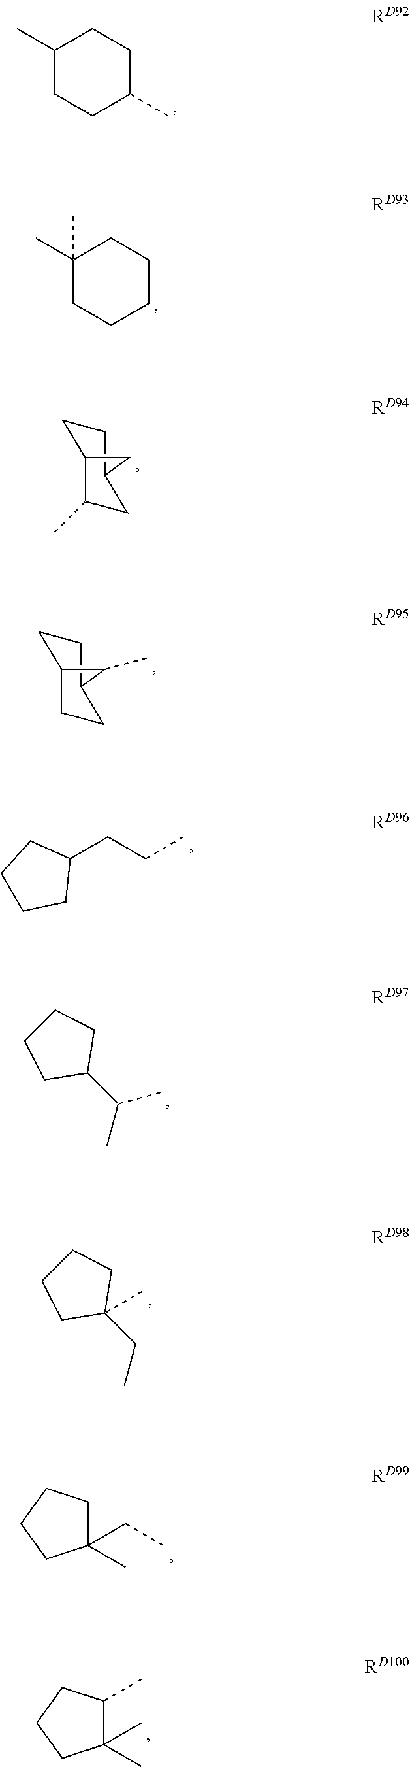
C1(C)CCC(C)CC1.C1(C)(C)CCCCC1.C1CC2C(C)CC1C2.C1CC2CCC1C2C.C1(CCC)CCCC1.C(C)(C)C1CCCC1.C(C)C1(C)CCCC1.C(C1(C)CCCC1)C.CC1(C)C(C)CCC1
